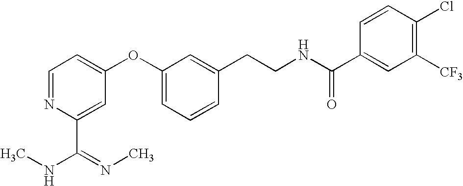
C1=NC(C(=NC)NC)=CC(OC2=CC=CC(CCNC(C3=CC([CF3])=C(Cl)C=C3)=O)=C2)=C1
